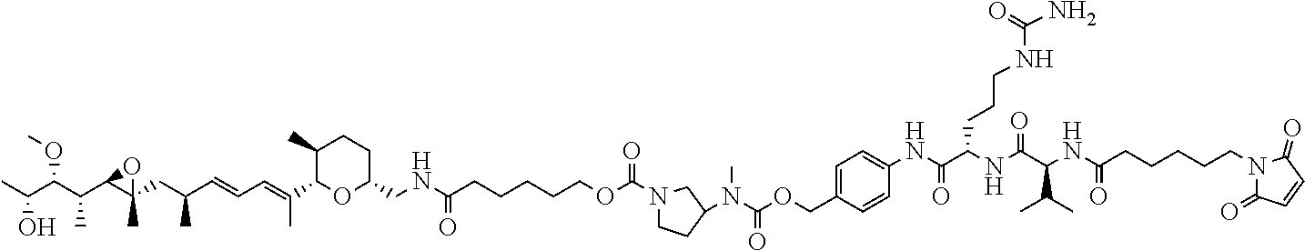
CC(C(C(C1C(CC(C=CC=C(C2OC(CNC(CCCCCOC(N3CCC(N(C(OCC4=CC=C(NC(C(NC(C(NC(CCCCCN5C(=O)C=CC5=O)=O)C(C)C)=O)CCCNC(N)=O)=O)C=C4)=O)C)C3)=O)=O)CCC2C)C)C)(C)O1)C)OC)O
